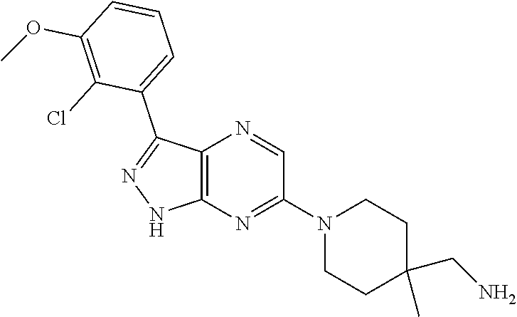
C12=C(N=C(N3CCC(C)(CN)CC3)C=N1)NN=C2C1=CC=CC(OC)=C1Cl
